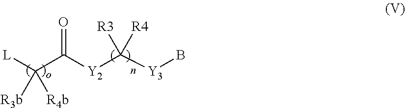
[L]C(C([Y2]C([Y3]B)([R4])[R3])=O)([R3b])[R4b]
